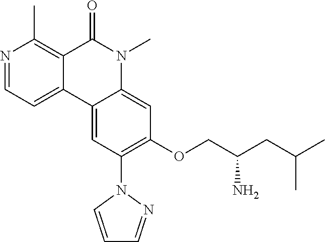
N1=CC=C2C(=C1C)C(=O)N(C)C1=CC(OCC(CC(C)C)N)=C(N3C=CC=N3)C=C21
